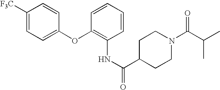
C1([F3C])=CC=C(OC2=C(NC(C3CCN(C(C(C)C)=O)CC3)=O)C=CC=C2)C=C1
